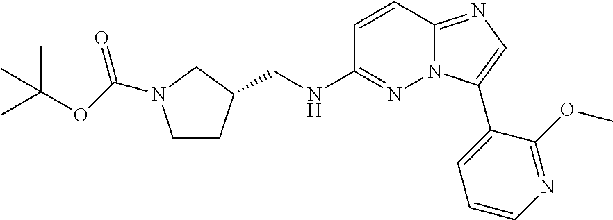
C(NC1=NN2C(=NC=C2C2=CC=CN=C2OC)C=C1)C1CCN(C(OC(C)(C)C)=O)C1
